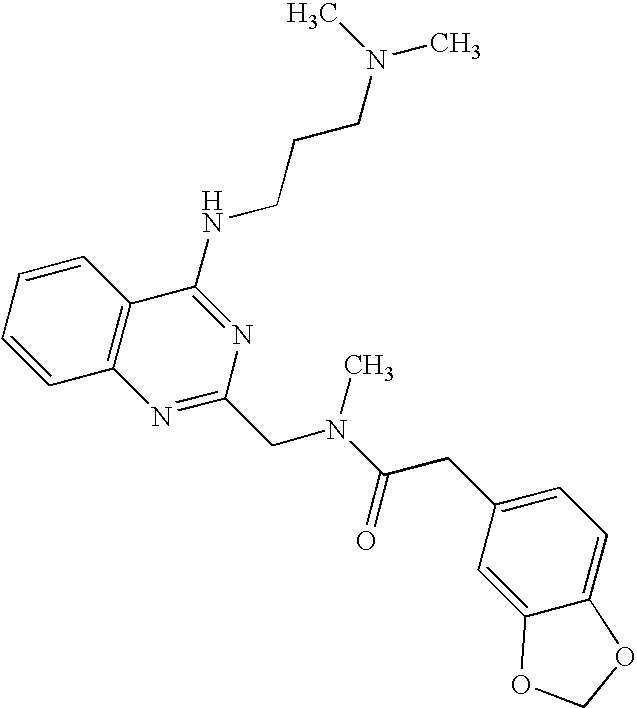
C1=CC=CC2=C1N=C(CN(C(=O)CC1=CC=C3C(=C1)OCO3)C)N=C2NCCCN(C)C
